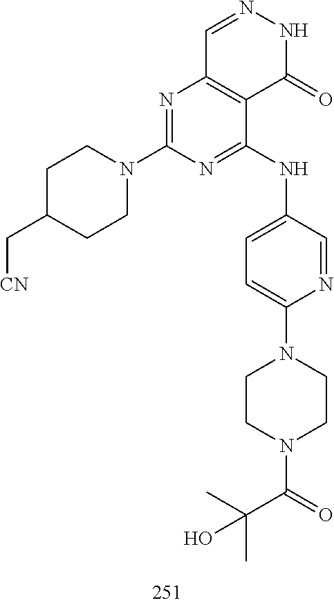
C1=NNC(=O)C2=C1N=C(N1CCC(C[CN])CC1)N=C2NC1=CC=C(N2CCN(C(C(C)(C)O)=O)CC2)N=C1
